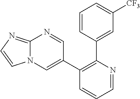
C1=CC(C2=C(C3=CN4C(=NC=C4)N=C3)C=CC=N2)=CC([CF3])=C1
